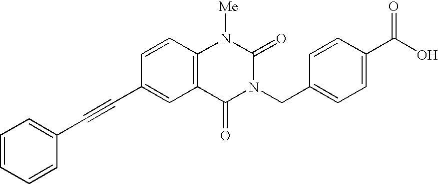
C1=CC=CC(C#CC2=CC3=C(C=C2)N([Me])C(=O)N(CC2=CC=C(C(O)=O)C=C2)C3=O)=C1
